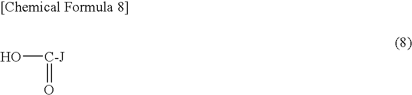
O[C-J]=O
